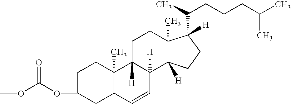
C1(OC(OC)=O)CC2C(C)(CC1)C1([H])C([H])(C=C2)C2([H])C(C)(CC1)C([H])(C(C)CCCC(C)C)CC2
